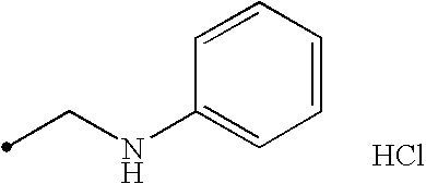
C1=CC=CC(NCC)=C1.Cl
